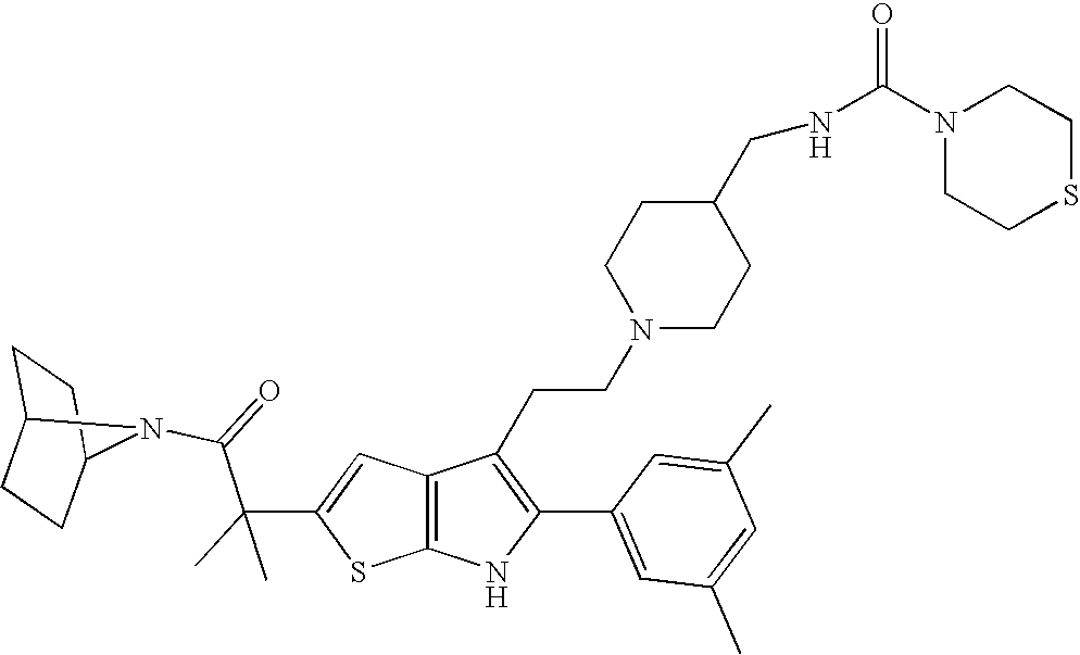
C1C2CCC(C1)N2C(=O)C(C1=CC2=C(S1)NC(C1=CC(C)=CC(C)=C1)=C2CCN1CCC(CNC(N2CCSCC2)=O)CC1)(C)C
